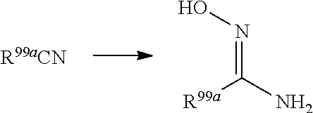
C([R99a])(=NO)N.[R99aCN]
